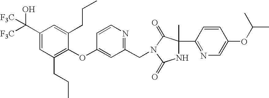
C1(C([F3C])(O)[F3C])=CC(CCC)=C(OC2=CC(CN3C(=O)C(C)(C4=NC=C(OC(C)C)C=C4)NC3=O)=NC=C2)C(CCC)=C1
